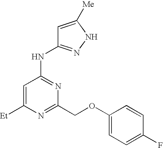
[Et]C1=CC(NC2=NNC([Me])=C2)=NC(COC2=CC=C(F)C=C2)=N1
